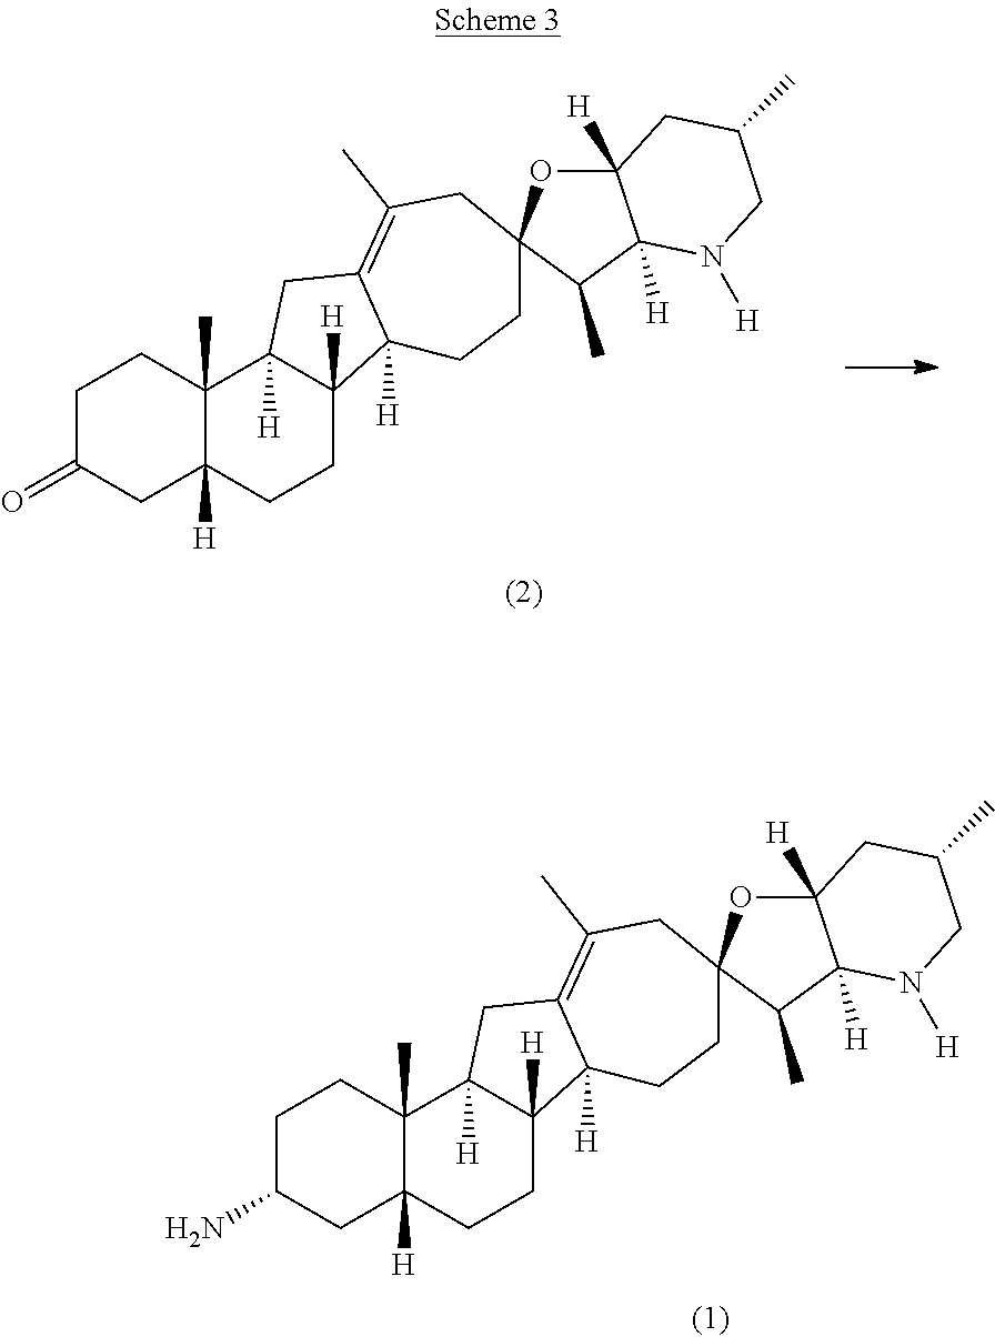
C1C(N)CC2([H])C(C)(C1)C1([H])C([H])(CC2)C2([H])C(=C(C)CC3(OC4([H])C([H])(C3C)N([H])CC(C)C4)CC2)C1.C1C(=O)CC2([H])C(C)(C1)C1([H])C([H])(CC2)C2([H])C(=C(C)CC3(OC4([H])C([H])(C3C)N([H])CC(C)C4)CC2)C1
